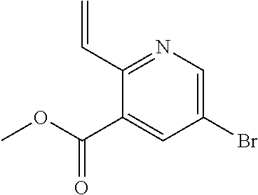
COC(C1=CC(Br)=CN=C1C=C)=O
